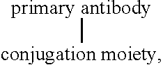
[primary antibody][conjugation moiety]
